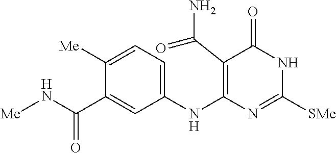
C1(NC2=C(C(N)=O)C(=O)NC([SMe])=N2)=CC=C([Me])C(C(N[Me])=O)=C1
